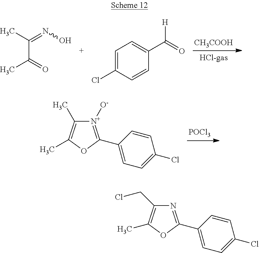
[CH3COOH].CC(=NO)C(C)=O.C1=C(Cl)C=CC(C(=O)[H])=C1.[POCl3].[N+]1([O-])=C(C2=CC=C(Cl)C=C2)OC(C)=C1C.N1=C(C2=CC=C(Cl)C=C2)OC(C)=C1CCl
